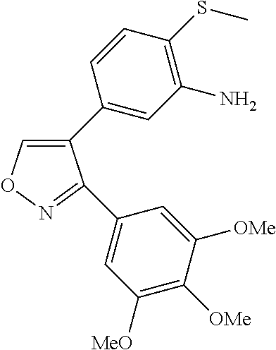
C1(C2=CC(N)=C(SC)C=C2)=CON=C1C1=CC([MeO])=C([OMe])C([OMe])=C1
